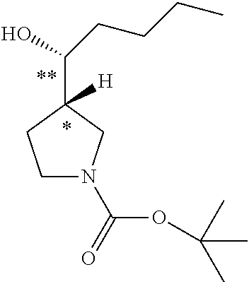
C1N(C(=O)OC(C)(C)C)CC(C(O)CCCC)([H])C1
